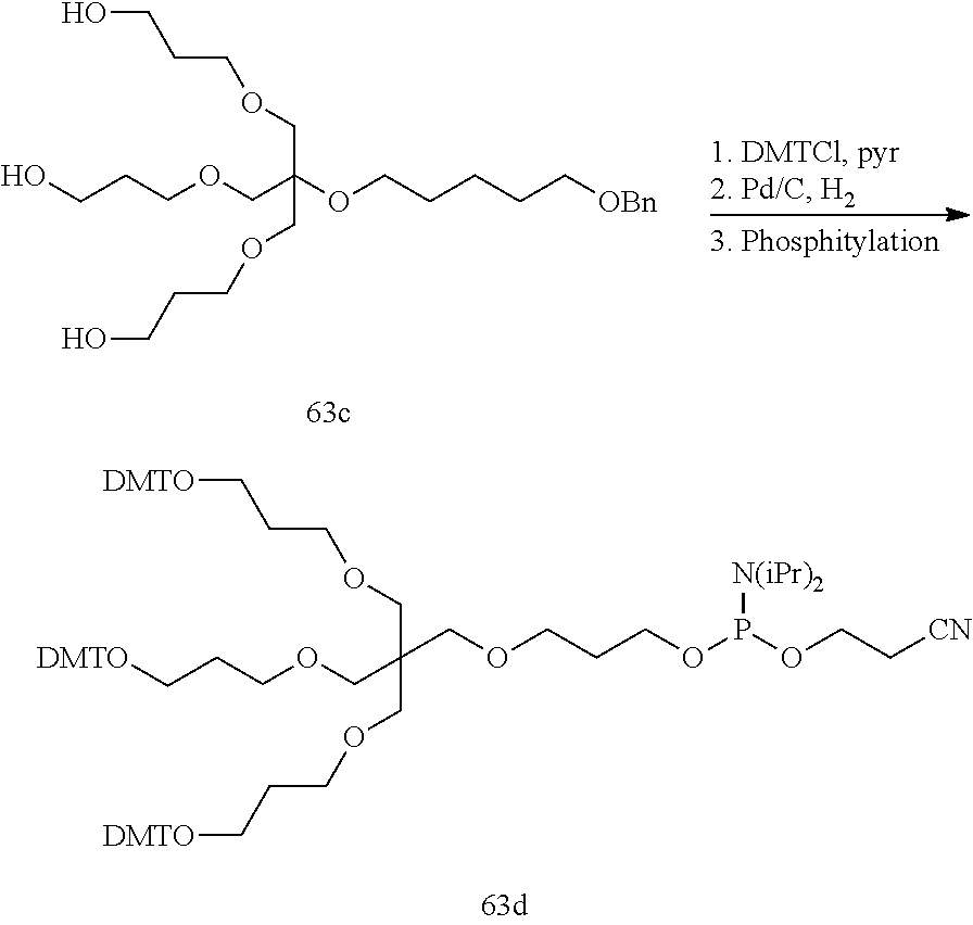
O(CC(COCCCO)(COCCCO)OCCCCC[OBn])CCCO.O(CC(COCCC[DMTO])(COCCC[DMTO])COCCCOP(OCC[CN])[N(iPr)2])CCC[DMTO]
